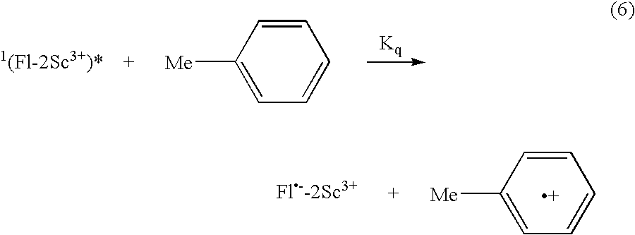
[Me]C1=CC=CC=C1.C1=CC([Me])=CC=C1
